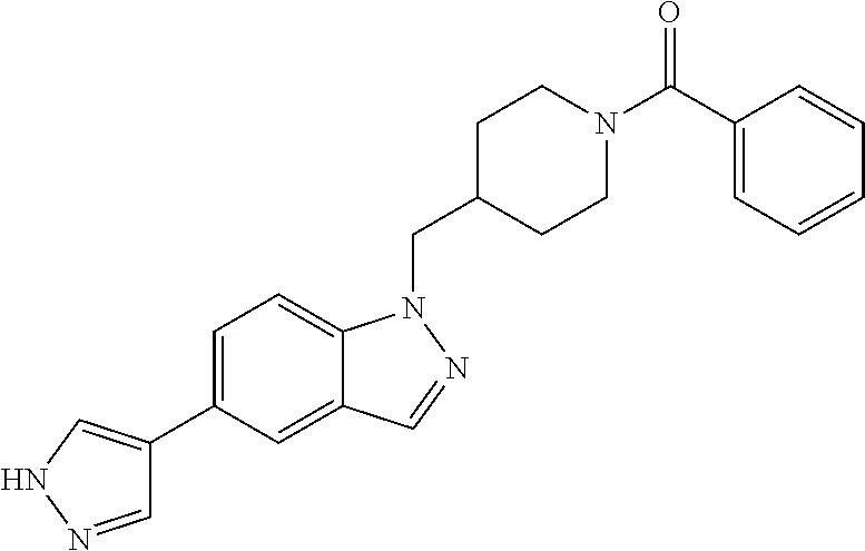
C1=NNC=C1C1=CC=C2C(=C1)C=NN2CC1CCN(C(C2=CC=CC=C2)=O)CC1
